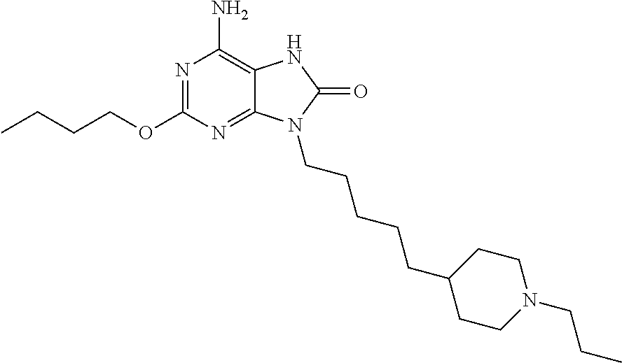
N1=C(OCCCC)N=C2C(=C1N)NC(=O)N2CCCCCC1CCN(CCC)CC1
